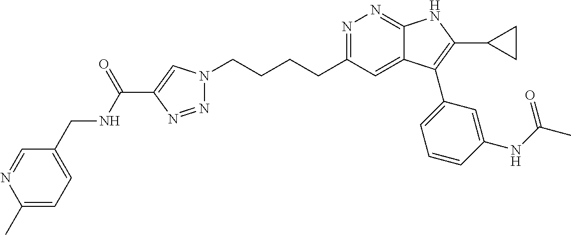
N1=C(CCCCN2N=NC(C(NCC3=CC=C(C)N=C3)=O)=C2)C=C2C(=N1)NC(C1CC1)=C2C1=CC=CC(NC(C)=O)=C1
